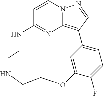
C1=CN2C3=C(C=N2)C2=CC=C(F)C(=C2)OCCNCCNC1=N3
